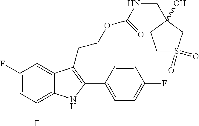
C1(F)=C2C(=CC(F)=C1)C(CCOC(=O)NCC1(O)CS(=O)(=O)CC1)=C(C1=CC=C(F)C=C1)N2
